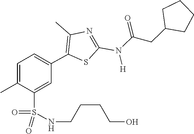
O=C(CC1CCCC1)N(C1=NC(C)=C(C2=CC=C(C)C(S(=O)(NCCCCO)=O)=C2)S1)[H]
